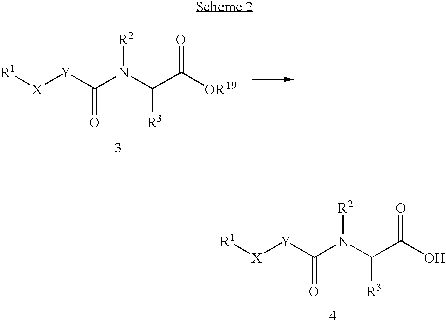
[R1][X][Y]C(=O)N([R2])C([R3])C(=O)[OR19].[R1][X][Y]C(N([R2])C([R3])C(=O)O)=O
